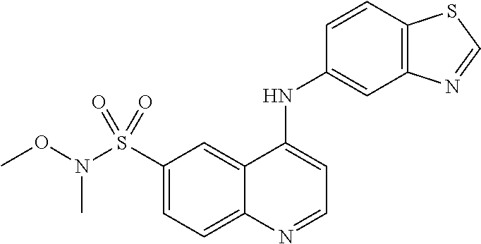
C1(S(=O)(N(C)OC)=O)=CC=C2C(=C1)C(NC1=CC3=C(C=C1)SC=N3)=CC=N2
